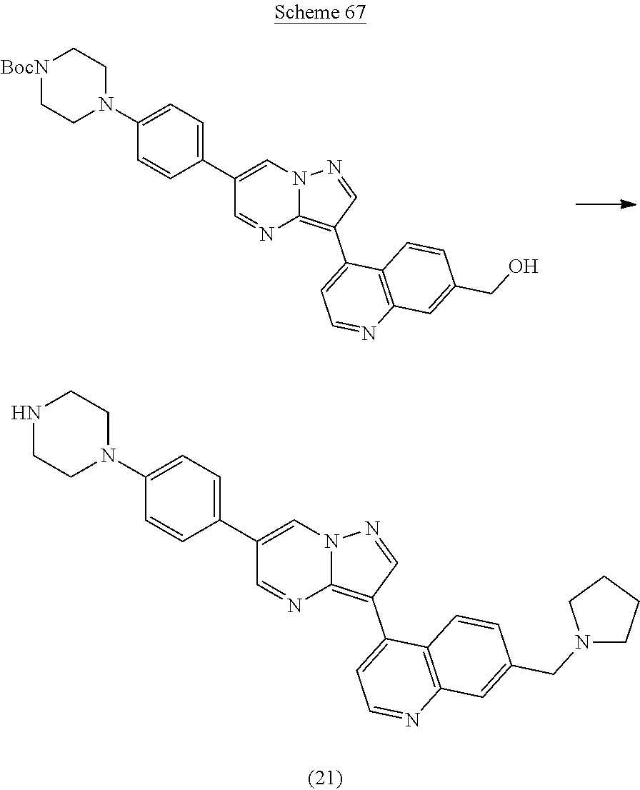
N1(C2=CC=C(C3=CN4C(=C(C5=CC=NC6=C5C=CC(CO)=C6)C=N4)N=C3)C=C2)CC[BocN]CC1.N1(C2=CC=C(C3=CN4C(=C(C5=CC=NC6=C5C=CC(CN5CCCC5)=C6)C=N4)N=C3)C=C2)CCNCC1
